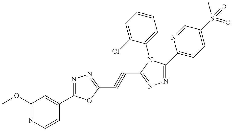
C1(OC)=NC=CC(C2=NN=C(C#CC3=NN=C(C4=CC=C(S(=O)(C)=O)C=N4)N3C3=CC=CC=C3Cl)O2)=C1
